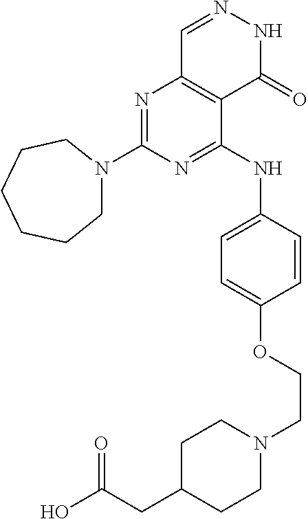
N1=C(N2CCCCCC2)N=C(NC2=CC=C(OCCN3CCC(CC(O)=O)CC3)C=C2)C2=C1C=NNC2=O
